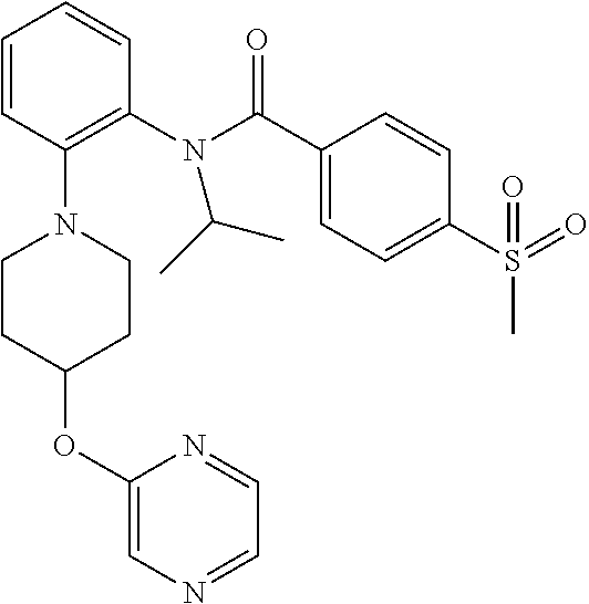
C1=CC(N2CCC(OC3=CN=CC=N3)CC2)=C(N(C(C2=CC=C(S(=O)(C)=O)C=C2)=O)C(C)C)C=C1
